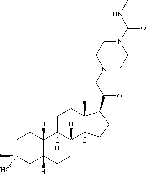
C1C(O)(C)CC2([H])C([H])(C1)C1([H])C([H])(CC2)C2([H])C(C)(CC1)C(C(=O)CN1CCN(C(NC)=O)CC1)CC2
